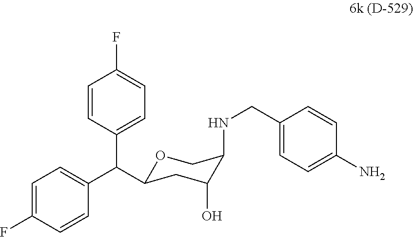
O1C(C(C2=CC=C(F)C=C2)C2=CC=C(F)C=C2)CC(O)C(NCC2=CC=C(N)C=C2)C1
